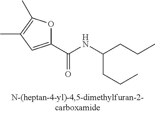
C1(C(=O)NC(CCC)CCC)=CC(C)=C(C)O1
